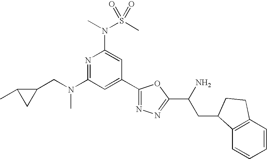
N1=C(N(CC2C(C)C2)C)C=C(C2=NN=C(C(N)CC3C4=C(C=CC=C4)CC3)O2)C=C1N(S(C)(=O)=O)C
